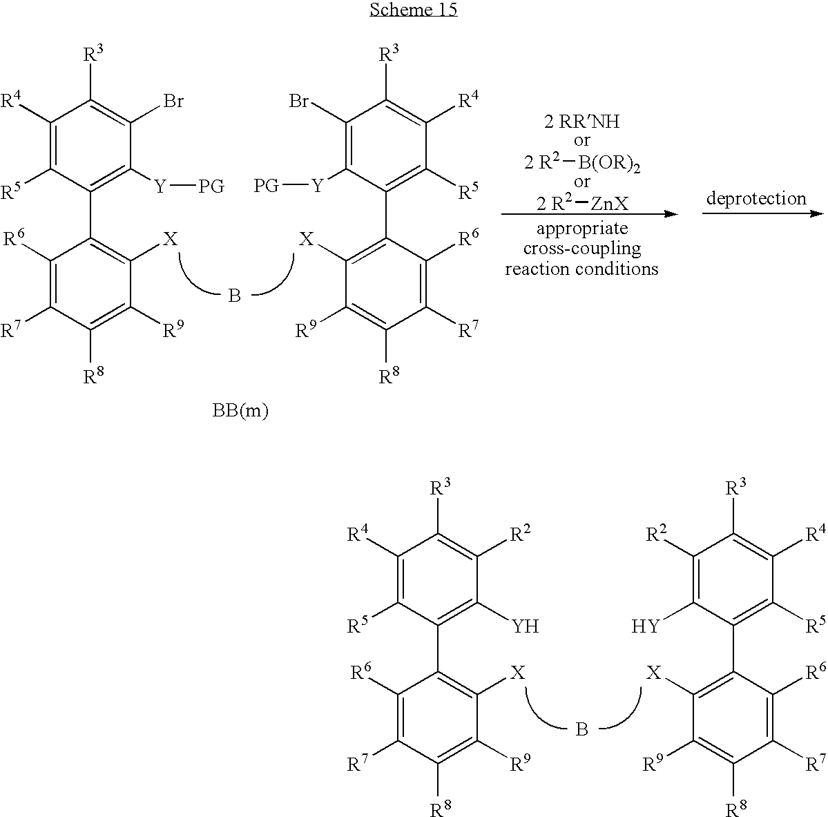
C1([R6])=C([R7])C([R8])=C([R9])C([X])=C1C1=C([Y][PG])C(Br)=C([R3])C([R4])=C1[R5].B.C1([X])=C(C2=C([R5])C([R4])=C([R3])C(Br)=C2[Y][PG])C([R6])=C([R7])C([R8])=C1[R9].[2 R2][B(OR)2].[2 R2][ZnX].C1([R6])=C([R7])C([R8])=C([R9])C([X])=C1C1=C([Y])C([R2])=C([R3])C([R4])=C1[R5].B.C1([X])=C(C2=C([R5])C([R4])=C([R3])C([R2])=C2[Y])C([R6])=C([R7])C([R8])=C1[R9]
